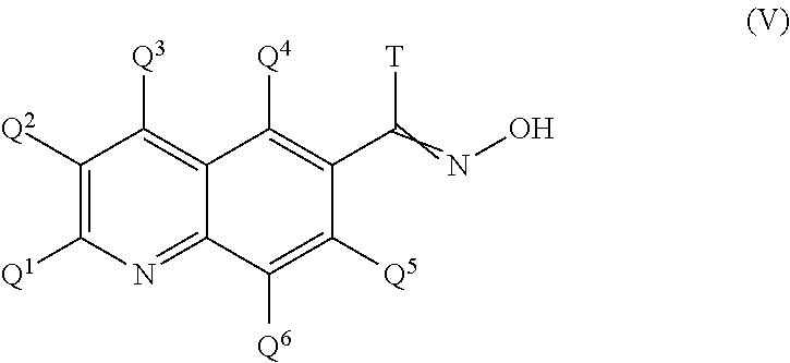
C1([Q2])=C([Q1])N=C2C(=C1[Q3])C([Q4])=C(C([T])=NO)C([Q5])=C2[Q6]
